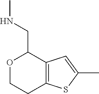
O1CCC2=C(C1CNC)C=C(C)S2
